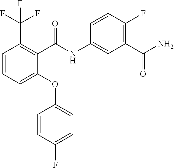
C1=CC=C(OC2=CC=C(F)C=C2)C(C(NC2=CC(C(N)=O)=C(F)C=C2)=O)=C1C(F)(F)F
